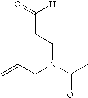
N(CCC(=O)[H])(C(=O)C)CC=C
